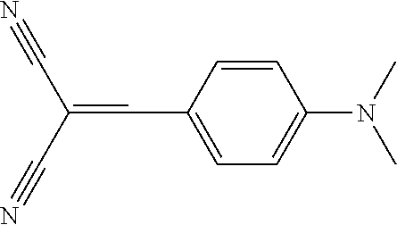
C1=CC(C=C(C#N)C#N)=CC=C1N(C)C
